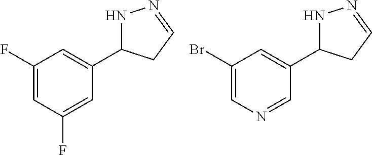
N1C(C2=CC(F)=CC(F)=C2)CC=N1.N1C(C2=CC(Br)=CN=C2)CC=N1
